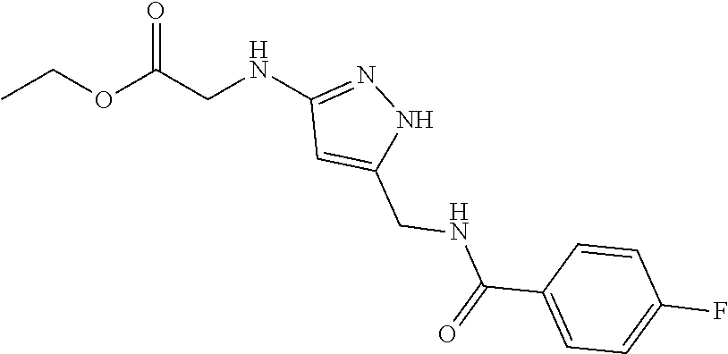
CCOC(CNC1=NNC(CNC(C2=CC=C(F)C=C2)=O)=C1)=O
